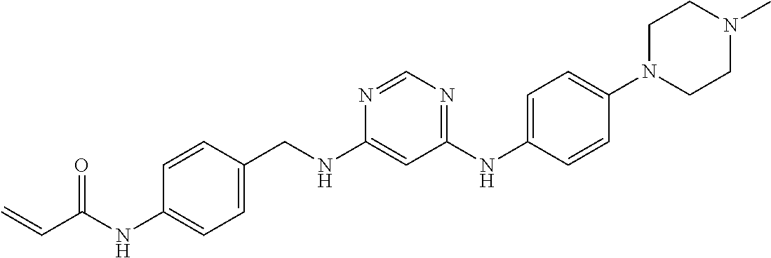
C=CC(NC1=CC=C(CNC2=CC(NC3=CC=C(N4CCN(C)CC4)C=C3)=NC=N2)C=C1)=O
